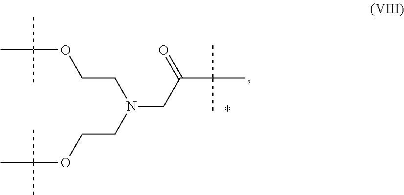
CC(OCCN(CCOC(C)(C)C)CC(C(C)(C)C)=O)(C)C
